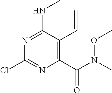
C1(C(=O)N(C)OC)=C(C=C)C(NC)=NC(Cl)=N1
